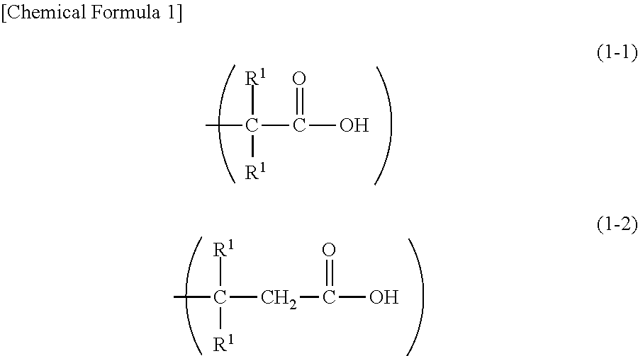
C(C)(C(O)=O)([R1])[R1].C(C)(CC(O)=O)([R1])[R1]
